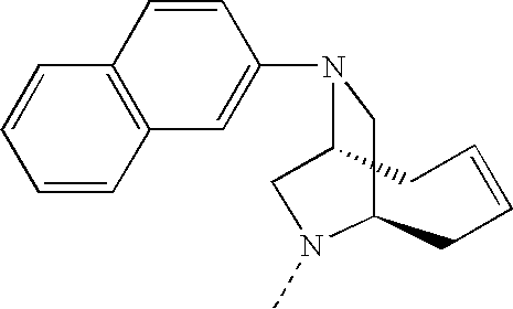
C1=CC2=C(C=C1)C=CC(N1C3CC=CCC(C1)N(C)C3)=C2
